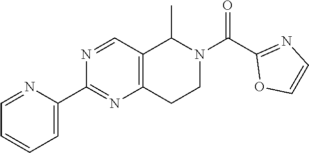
C1=NC(C2=NC3=C(C=N2)C(C)N(C(=O)C2=NC=CO2)CC3)=CC=C1
